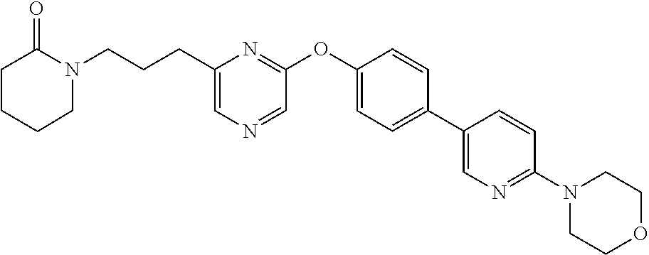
C1=NC=C(CCCN2C(=O)CCCC2)N=C1OC1=CC=C(C2=CN=C(N3CCOCC3)C=C2)C=C1
